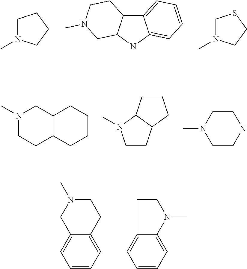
C1N(C)CCC1.C12=CC=CC=C1NC1C2CCN(C)C1.C1N(C)CCS1.C12C(CCCC1)CCN(C)C2.C1CC2C(N1C)CCC2.C1CNCCN1C.C1=CC=C2C(=C1)CN(C)CC2.C1=CC=C2C(=C1)CCN2C
